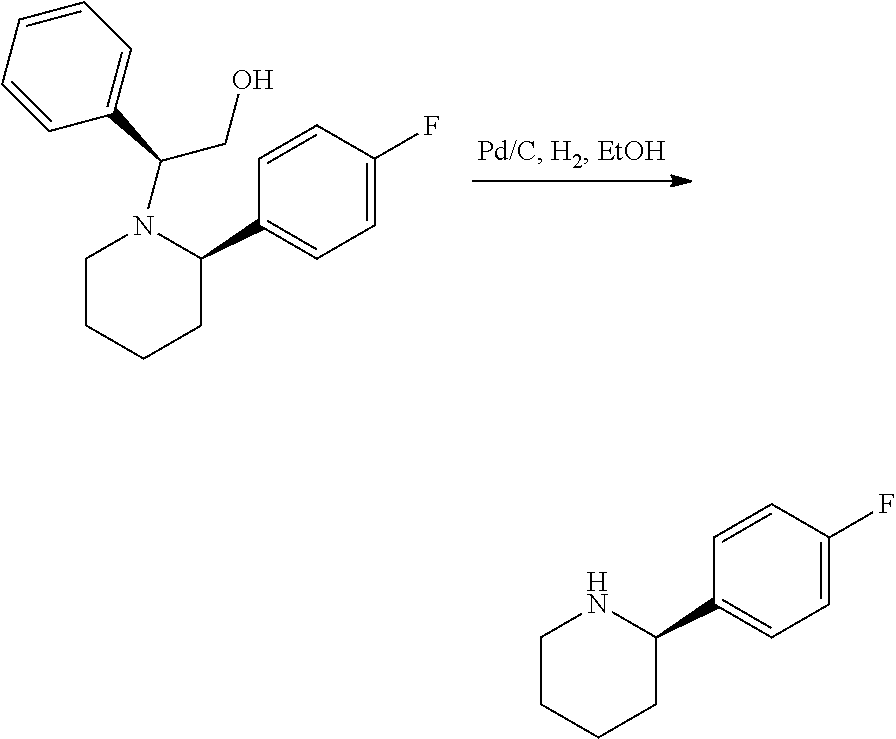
C1CCCC(C2=CC=C(F)C=C2)N1C(C1=CC=CC=C1)CO.C1CCCC(C2=CC=C(F)C=C2)N1
